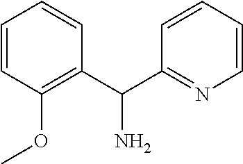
C1=CC(OC)=C(C(C2=NC=CC=C2)N)C=C1
